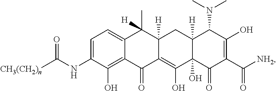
C12=C(O)C(NC([CH3(CH2)n])=O)=CC=C1C([H])(C)C1([H])C(=C(O)C3(O)C(=O)C(C(=O)[NH2])=C(O)C(N(C)C)C3([H])C1)C2=O
